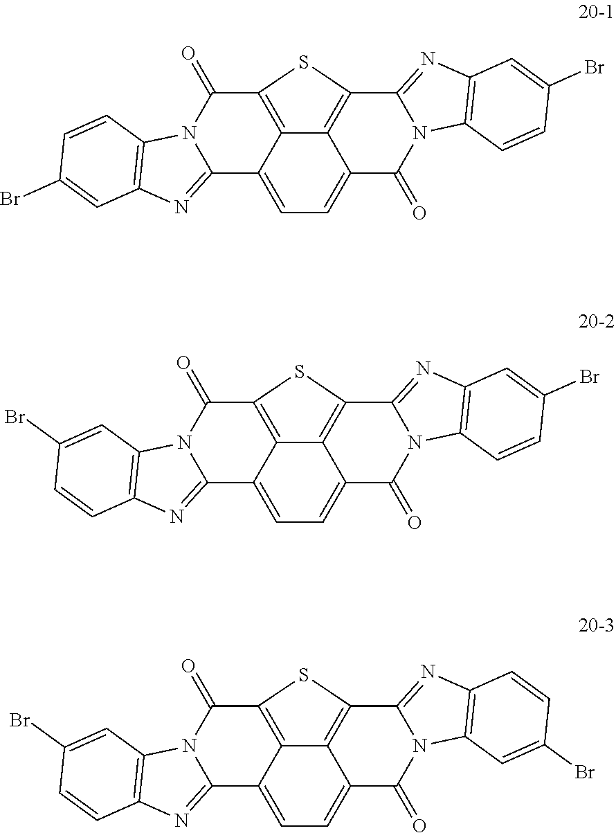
C12=CC=C3C4=C(C5=NC6=C(N5C3=O)C=CC(Br)=C6)SC(=C14)C(=O)N1C2=NC2=C1C=CC(Br)=C2.C12=CC=C3C4=C(C5=NC6=C(N5C3=O)C=CC(Br)=C6)SC(=C14)C(=O)N1C2=NC2=C1C=C(Br)C=C2.C12=CC=C3C4=C(C5=NC6=C(N5C3=O)C=C(Br)C=C6)SC(=C14)C(=O)N1C2=NC2=C1C=C(Br)C=C2
